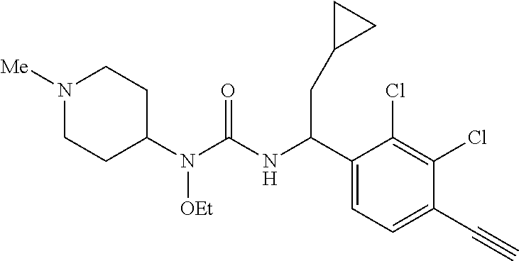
C1(N(C(NC(C2=CC=C(C#C)C(Cl)=C2Cl)CC2CC2)=O)[OEt])CCN([Me])CC1
